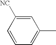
C1=C([NC])C=CC=C1C
